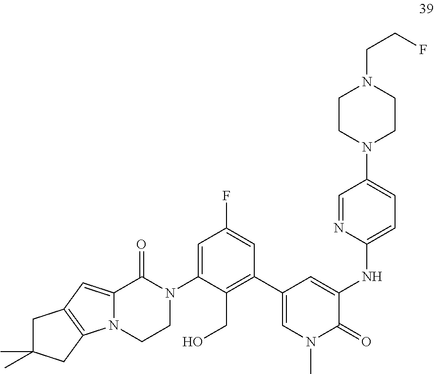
C1=C(N2C(=O)C3=CC4=C(N3CC2)CC(C)(C)C4)C(CO)=C(C2=CN(C)C(=O)C(NC3=CC=C(N4CCN(CCF)CC4)C=N3)=C2)C=C1F
